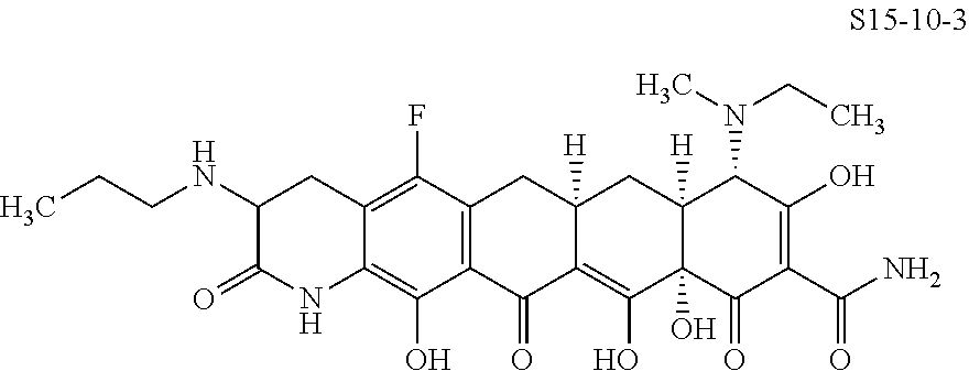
C12=C(F)C3=C(C(O)=C1NC(=O)C(NCCC)C2)C(=O)C1=C(O)C2(O)C([H])(CC1([H])C3)C(N(CC)C)C(O)=C(C(N)=O)C2=O
